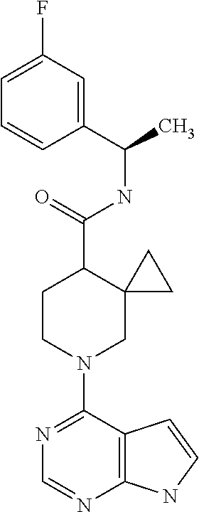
N1=C(N2CC3(C(C(=O)NC(C4=CC(F)=CC=C4)C)CC2)CC3)C2=C(N=C1)NC=C2
